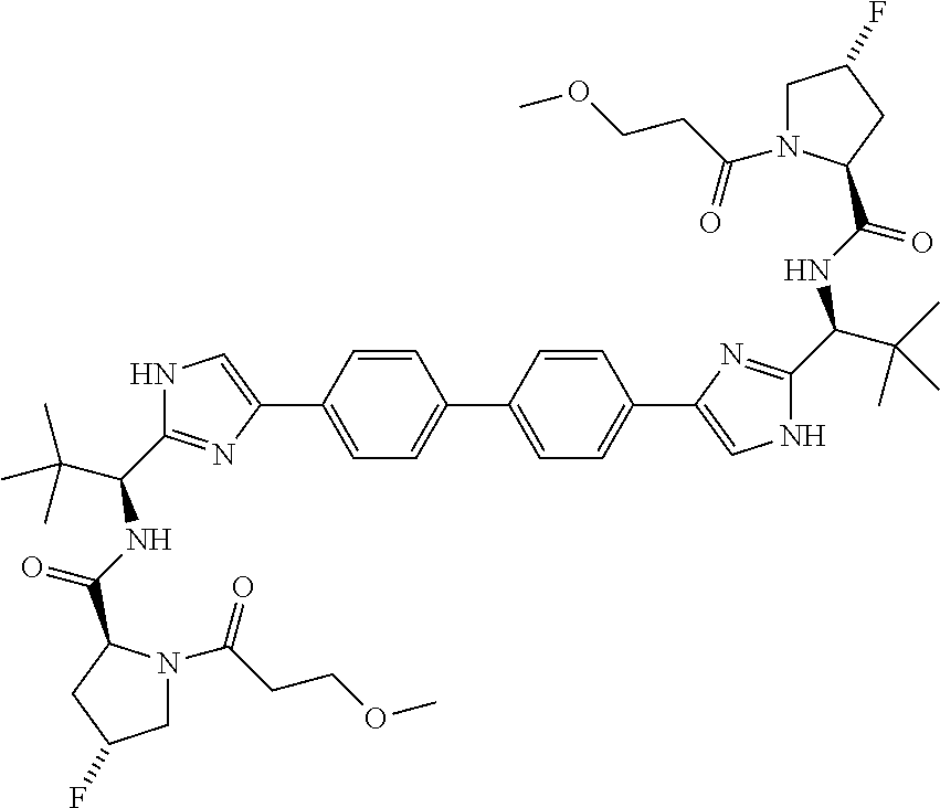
C1(C2=CNC(C(C(C)(C)C)NC(=O)C3N(C(CCOC)=O)CC(F)C3)=N2)=CC=C(C2=CC=C(C3=CNC(C(C(C)(C)C)NC(=O)C4N(C(CCOC)=O)CC(F)C4)=N3)C=C2)C=C1
